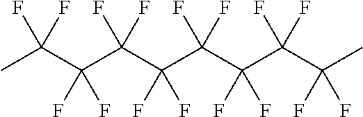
CC(C(C(C(C(C(C(C(C)(F)F)(F)F)(F)F)(F)F)(F)F)(F)F)(F)F)(F)F
